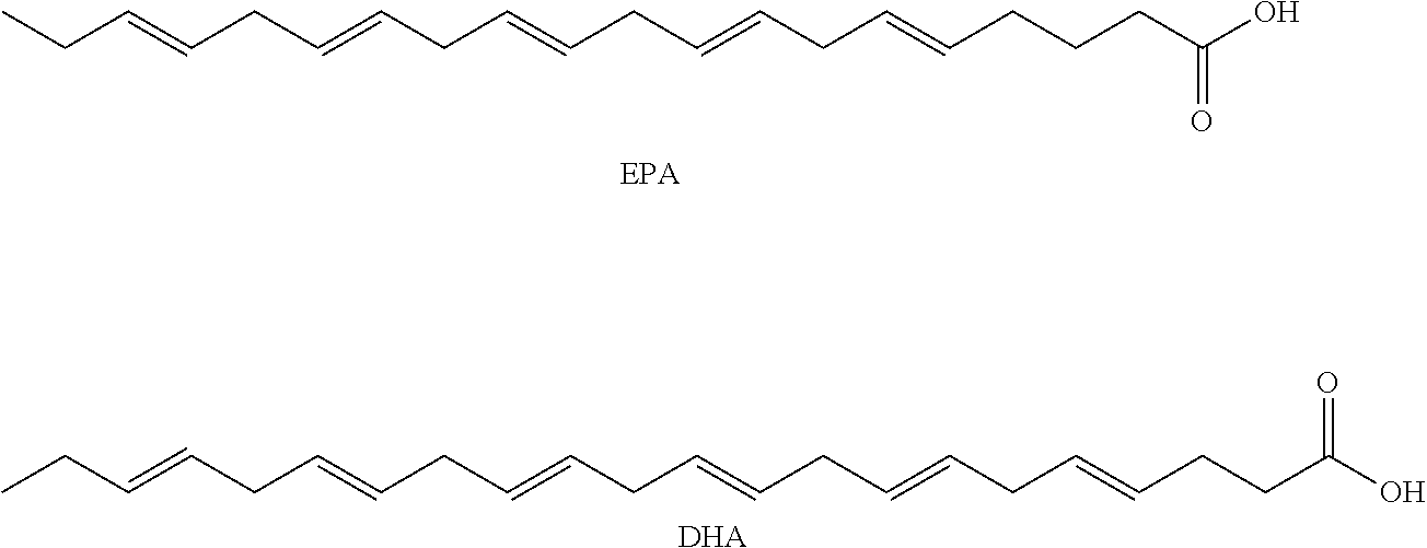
CCC=CCC=CCC=CCC=CCC=CCCCC(O)=O.CCC=CCC=CCC=CCC=CCC=CCC=CCCC(O)=O.[DHA]
